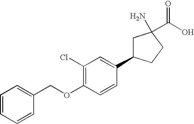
C1(OCC2=CC=CC=C2)=C(Cl)C=C(C2CC(N)(C(O)=O)CC2)C=C1
